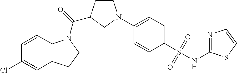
C12=C(C=CC(Cl)=C1)N(C(=O)C1CCN(C3=CC=C(S(NC4=NC=CS4)(=O)=O)C=C3)C1)CC2
